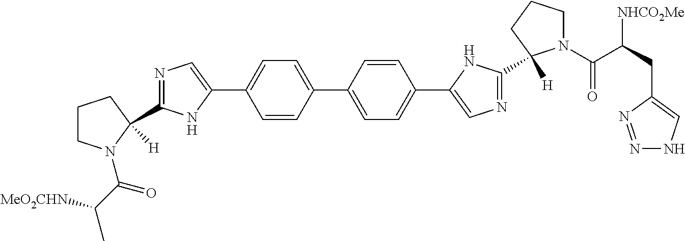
N1=C(C2([H])N(C(C(C)[MeO2CHN])=O)CCC2)NC(C2=CC=C(C3=CC=C(C4=CN=C(C5([H])N(C(C(CC6=CNN=N6)[NHCO2Me])=O)CCC5)N4)C=C3)C=C2)=C1
